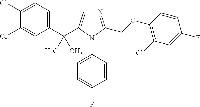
C1(C(C2=CN=C(COC3=C(Cl)C=C(F)C=C3)N2C2=CC=C(F)C=C2)(C)C)=CC=C(Cl)C(Cl)=C1
